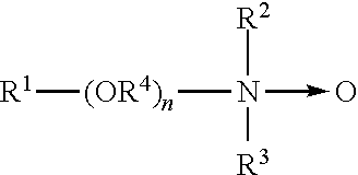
[(OR4)n](N(->O)([R2])[R3])[R1]
